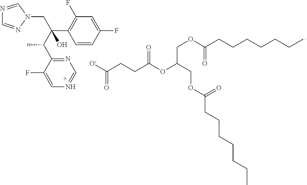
C1=NC=C(F)C(C(C(O)(CN2N=CN=C2)C2=C(F)C=C(F)C=C2)C)=N1.O(C(=O)CCCCCCC)CC(OC(CCC([O-])=O)=O)COC(CCCCCCC)=O
